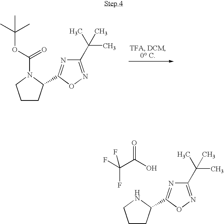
C1CC(C2=NC(C(C)(C)C)=NO2)N(C(=O)OC(C)(C)C)C1.C1CC(C2=NC(C(C)(C)C)=NO2)NC1.FC(C(O)=O)(F)F
